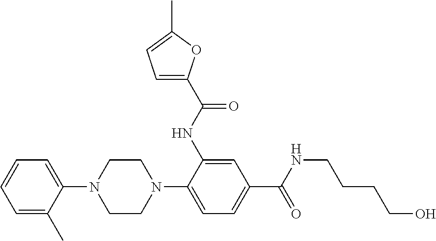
C1=C(C)C(N2CCN(C3=CC=C(C(=O)NCCCCO)C=C3NC(C3=CC=C(C)O3)=O)CC2)=CC=C1
